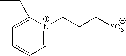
C1=[N+](CCC[SO3])C(C=C)=CC=C1
